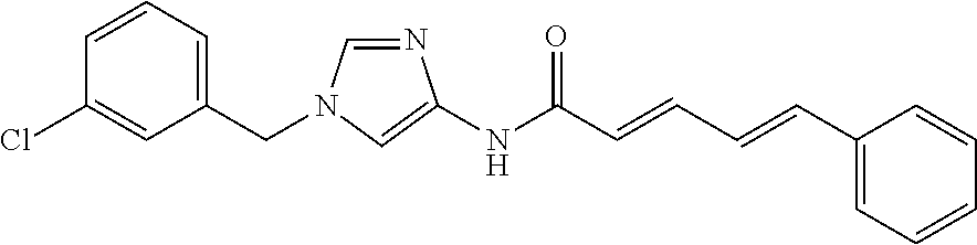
C1(CN2C=NC(NC(C=CC=CC3=CC=CC=C3)=O)=C2)=CC=CC(Cl)=C1
